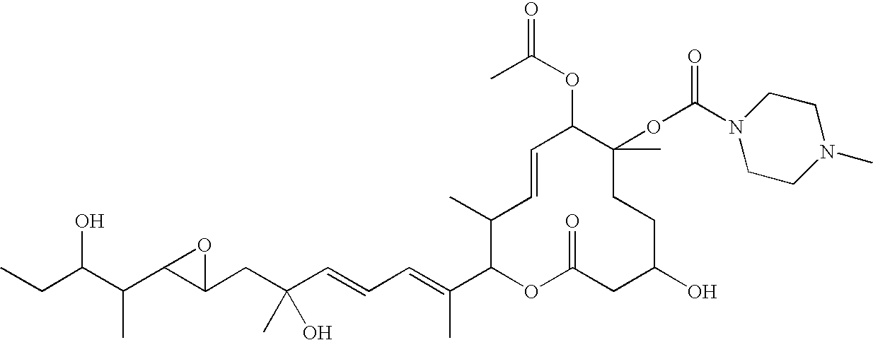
CCC(C(C1C(CC(C=CC=C(C)C2OC(=O)CC(O)CCC(C)(OC(=O)N3CCN(C)CC3)C(OC(C)=O)C=CC2C)(C)O)O1)C)O
